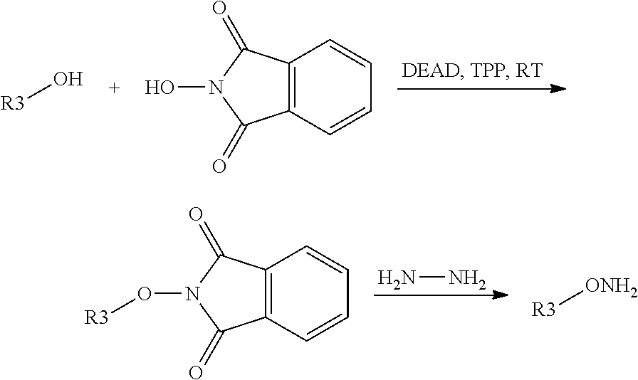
O[R3].C12=C(C=CC=C1)C(=O)N(O)C2=O.NN.C12=C(C=CC=C1)C(=O)N(O[R3])C2=O.[ONH2][R3]
